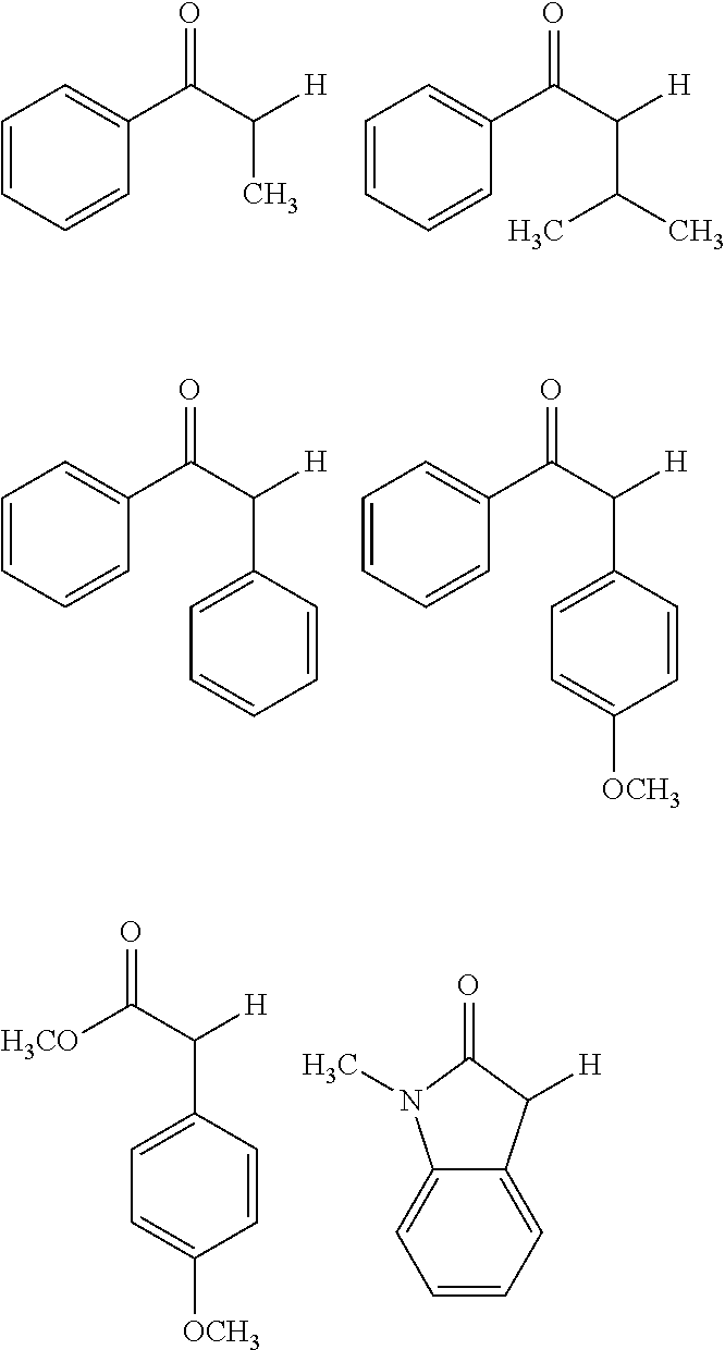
C1=CC=CC(C(C([H])C)=O)=C1.C1=CC=CC(C(C([H])C(C)C)=O)=C1.C1=CC=CC(C(C([H])C2=CC=CC=C2)=O)=C1.C1=CC=CC(C(C([H])C2=CC=C([OCH3])C=C2)=O)=C1.[H3CO]C(C([H])C1=CC=C([OCH3])C=C1)=O.C1=CC=C2C(=C1)N(C)C(=O)C2[H]
